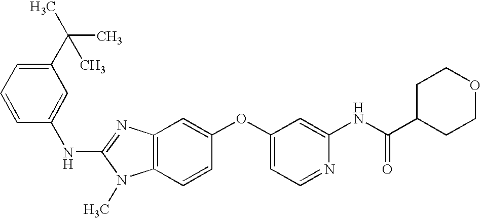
N(C1=NC2=C(N1C)C=CC(OC1=CC=NC(NC(C3CCOCC3)=O)=C1)=C2)C1=CC(C(C)(C)C)=CC=C1
